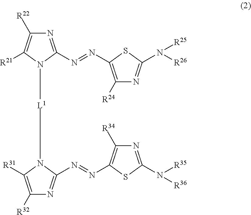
C1([R32])=C([R31])N([L1]N2C(N=NC3=C([R24])N=C(N([R26])[R25])S3)=NC([R22])=C2[R21])C(N=NC2=C([R34])N=C(N([R35])[R36])S2)=N1
